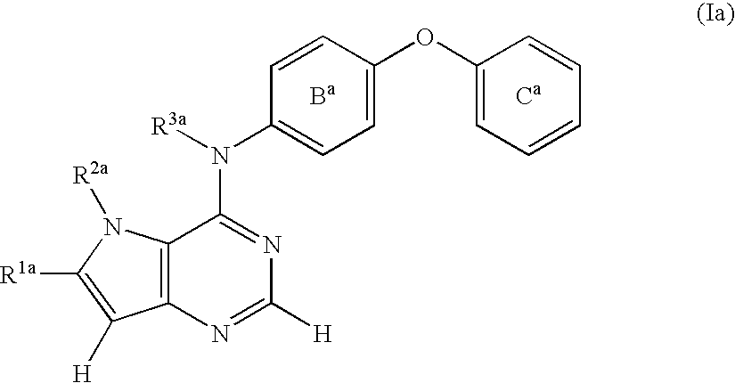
C12=C(N=C([H])N=C1N([R3a])C1=CC=C(OC3=CC=CC=C3)C=C1)C([H])=C([R1a])N2[R2a].[Ba].[Ca]
